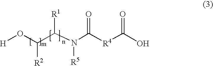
[H]OC([R2])C(N([R5])C([R4]C(O)=O)=O)[R1]
